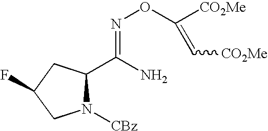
N1([CBz])C(C(N)=NOC([CO2Me])=C[CO2Me])CC(F)C1
